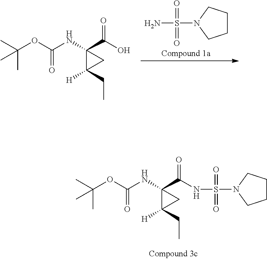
CC(OC(NC1(C(O)=O)C(CC)([H])C1)=O)(C)C.C1CCN(S(N)(=O)=O)C1.C1CCN(S(=O)(=O)NC(C2(NC(OC(C)(C)C)=O)C(CC)([H])C2)=O)C1
